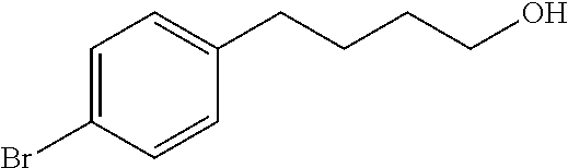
C1(Br)=CC=C(CCCCO)C=C1
